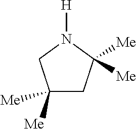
C1([Me])([Me])CC([Me])([Me])N([H])C1
